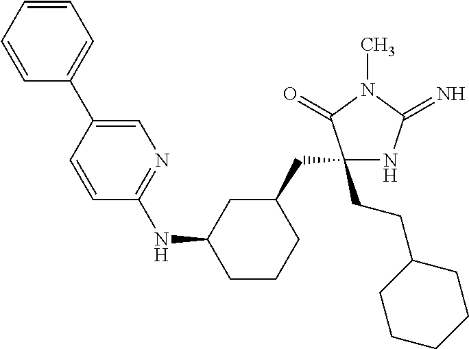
C1(CCC2CCCCC2)(CC2CC(NC3=NC=C(C4=CC=CC=C4)C=C3)CCC2)NC(=N)N(C)C1=O
